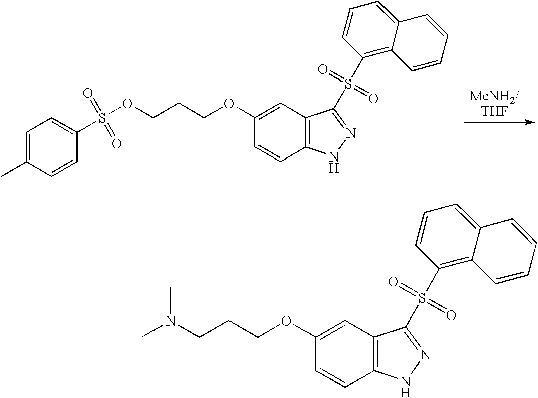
C1=C(C)C=CC(S(OCCCOC2=CC3=C(C=C2)NN=C3S(C2=C3C(=CC=C2)C=CC=C3)(=O)=O)(=O)=O)=C1.CN(CCCOC1=CC2=C(C=C1)NN=C2S(C1=C2C(=CC=C1)C=CC=C2)(=O)=O)C
